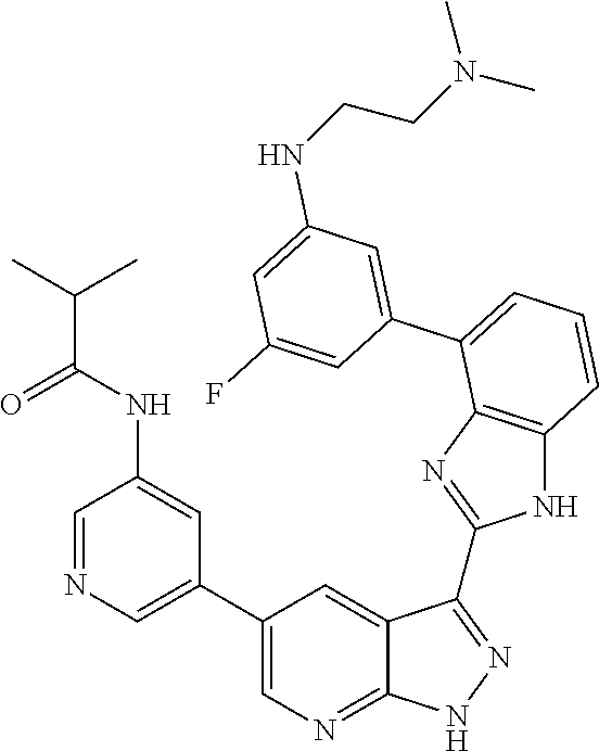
C1=C(C2=CC=CC3=C2N=C(C2=NNC4=NC=C(C5=CN=CC(NC(C(C)C)=O)=C5)C=C42)N3)C=C(F)C=C1NCCN(C)C
